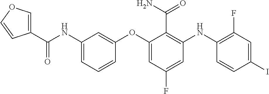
C1(C(NC2=CC=CC(OC3=CC(F)=CC(NC4=C(F)C=C(I)C=C4)=C3C(N)=O)=C2)=O)=COC=C1
